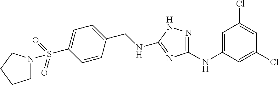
C1=CC(CNC2=NC(NC3=CC(Cl)=CC(Cl)=C3)=NN2)=CC=C1S(=O)(=O)N1CCCC1
